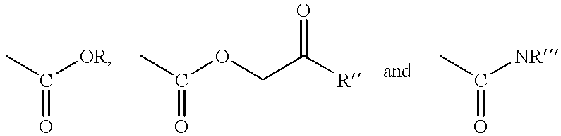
C(=O)(C)[OR].C(=O)(C)OCC([R])=O.C(=O)(C)[NR]
